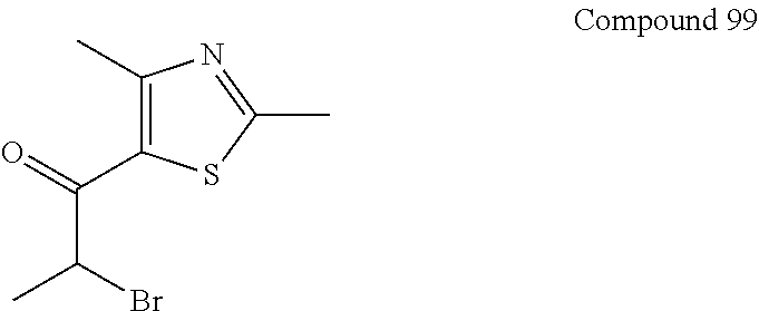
C1(C)=C(C(=O)C(Br)C)SC(C)=N1
